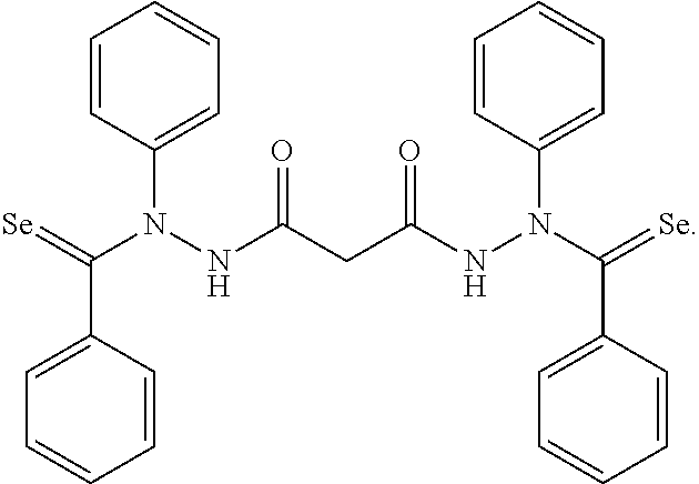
C1=CC(C(=[Se])N(NC(CC(NN(C(=[Se])C2=CC=CC=C2)C2=CC=CC=C2)=O)=O)C2=CC=CC=C2)=CC=C1
